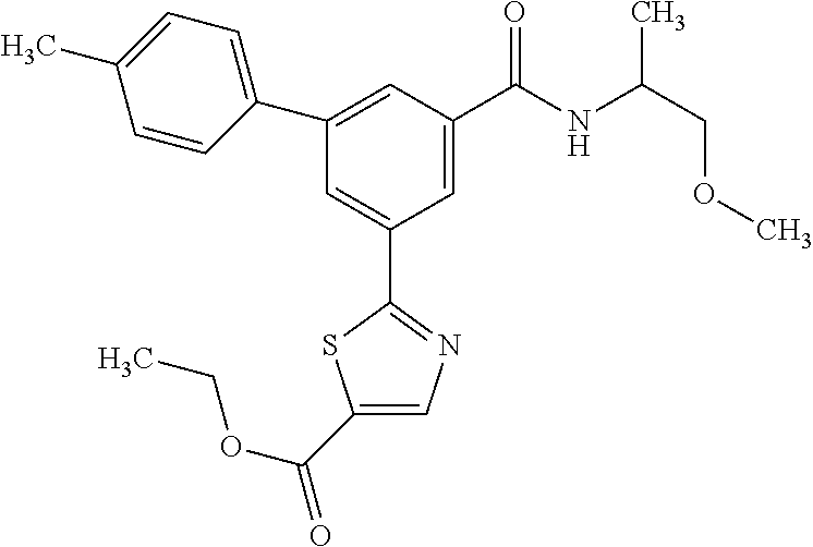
C1(C(OCC)=O)=CN=C(C2=CC(C3=CC=C(C)C=C3)=CC(C(NC(COC)C)=O)=C2)S1
